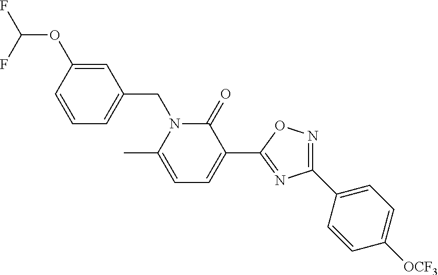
C1(C2=CC=C([OCF3])C=C2)=NOC(C2=CC=C(C)N(CC3=CC=CC(OC(F)F)=C3)C2=O)=N1
